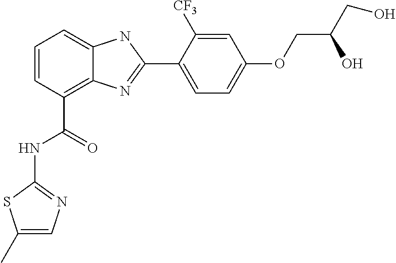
C1=CC(C(=O)NC2=NC=C(C)S2)=C2C(=C1)NC(C1=CC=C(OCC(CO)O)C=C1[CF3])=N2
